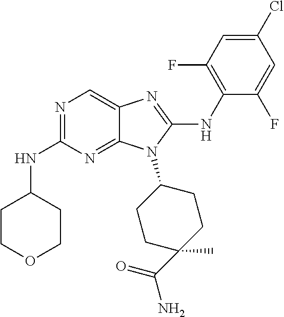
N1=C(NC2CCOCC2)N=C2C(=C1)N=C(NC1=C(F)C=C(Cl)C=C1F)N2C1CCC(C)(C(=O)N)CC1
